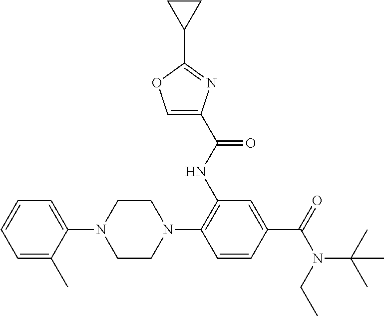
C1(N2CCN(C3=C(NC(=O)C4=COC(C5CC5)=N4)C=C(C(N(C(C)(C)C)CC)=O)C=C3)CC2)=CC=CC=C1C
